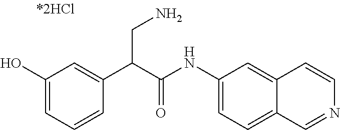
C1=C(O)C=C(C(C(NC2=CC=C3C(=C2)C=CN=C3)=O)CN)C=C1
